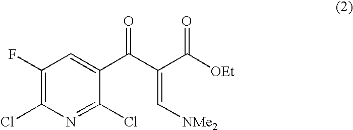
C1(F)=C(Cl)N=C(Cl)C(C(C(C([OEt])=O)=C[NMe2])=O)=C1
